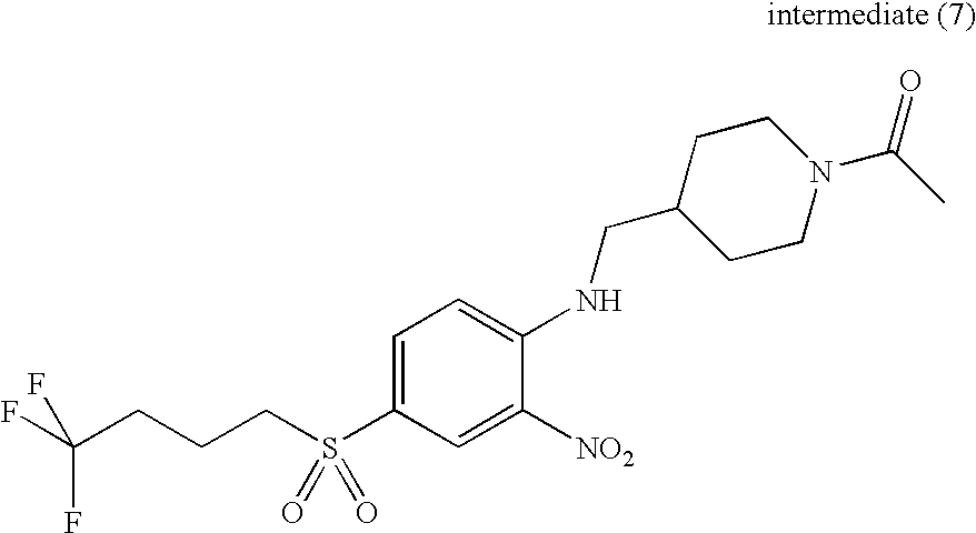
C1=C(S(CCCC(F)(F)F)(=O)=O)C=C([NO2])C(NCC2CCN(C(C)=O)CC2)=C1
